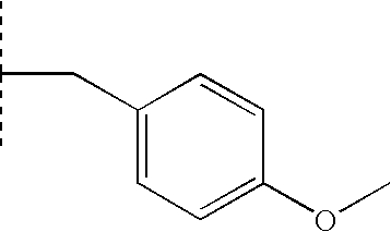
CC(C)CC1=CC=C(OC)C=C1
